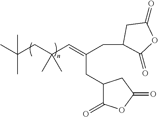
CC(CC(C=C(CC1C(=O)OC(=O)C1)CC1CC(=O)OC1=O)(C)C)(C)C
